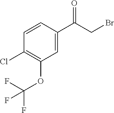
C1=CC(C(CBr)=O)=CC(OC(F)(F)F)=C1Cl
